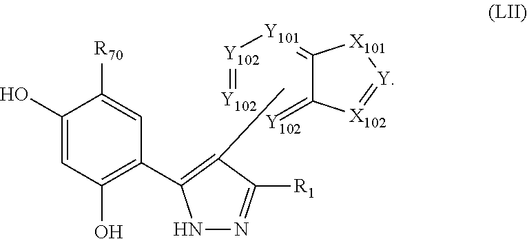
C1=C([R70])C(O)=CC(O)=C1C1=C(C)C([R1])=NN1.[Y102](=[Y102])[Y101]=C1C(=[Y102])[X102]=[Y][X101]1
